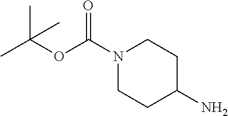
N1(C(OC(C)(C)C)=O)CCC(N)CC1
